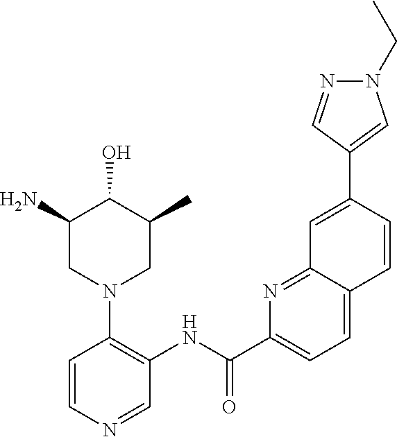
C1(N)CN(C2=C(NC(C3=CC=C4C(=N3)C=C(C3=CN(CC)N=C3)C=C4)=O)C=NC=C2)CC(C)C1O
